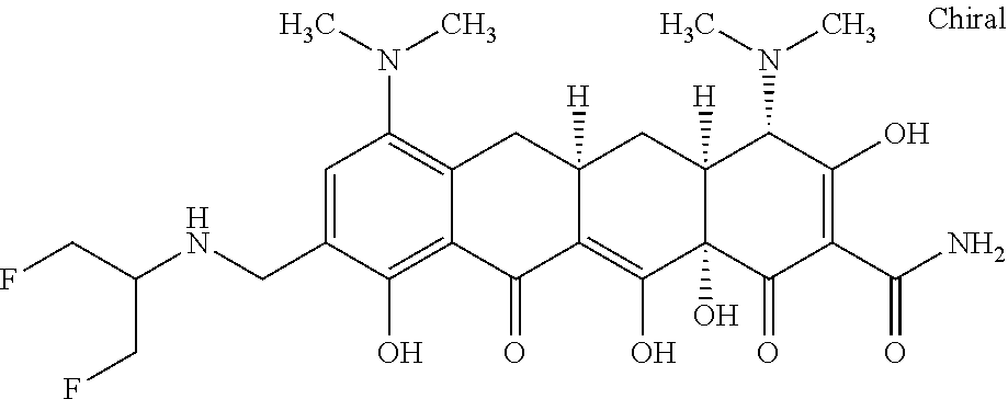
C12([H])C(O)(C(=O)C(C(N)=O)=C(O)C1N(C)C)C(O)=C1C([H])(C2)CC2=C(N(C)C)C=C(CNC(CF)CF)C(O)=C2C1=O
